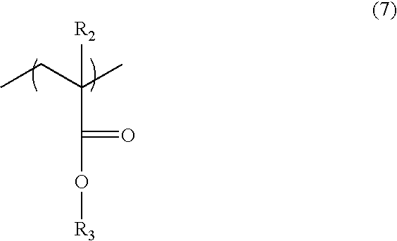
CCC(C)(C(O[R3])=O)[R2]
